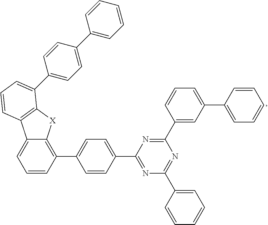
C1(C2=NC(C3=CC=CC=C3)=NC(C3=CC(C4=CC=CC=C4)=CC=C3)=N2)=CC=C(C2=C3C(=CC=C2)C2=C([X]3)C(C3=CC=C(C4=CC=CC=C4)C=C3)=CC=C2)C=C1
